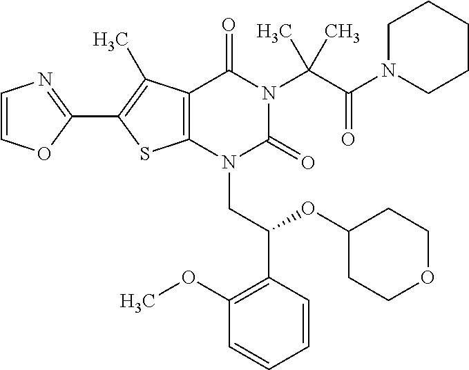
C12=C(C(C)=C(C3=NC=CO3)S1)C(=O)N(C(C(=O)N1CCCCC1)(C)C)C(=O)N2CC(C1=C(OC)C=CC=C1)OC1CCOCC1
